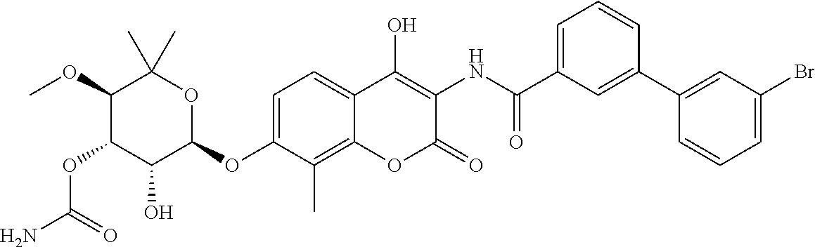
NC(=O)OC1C(O)C(OC2=CC=C3C(=C2C)OC(=O)C(NC(=O)C2=CC=CC(C4=CC(Br)=CC=C4)=C2)=C3O)OC(C)(C)C1OC
